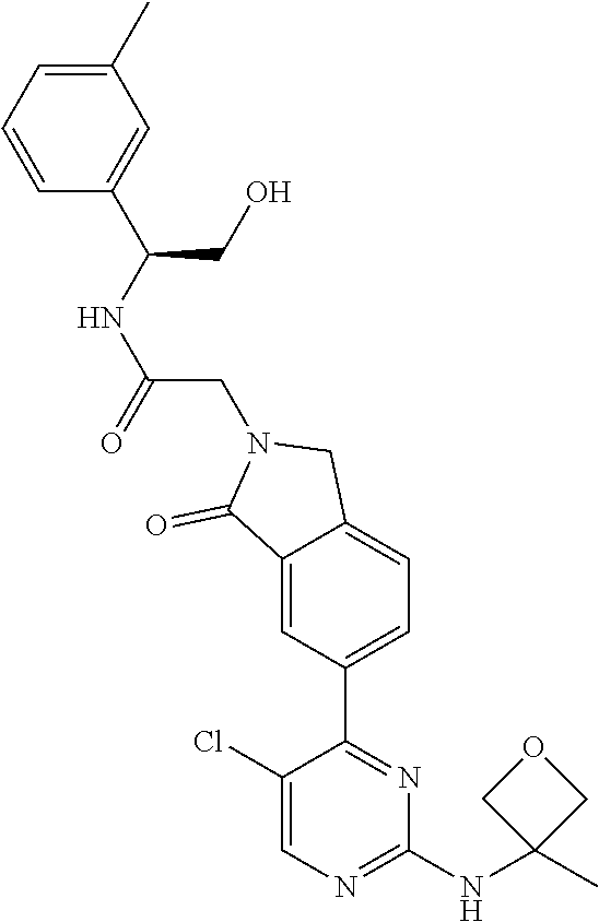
C1(NC2(C)COC2)=NC=C(Cl)C(C2=CC=C3C(=C2)C(=O)N(CC(=O)NC(CO)C2=CC(C)=CC=C2)C3)=N1
